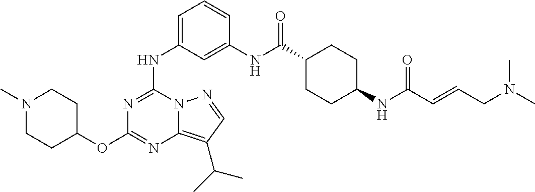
C1(NC2=NC(OC3CCN(C)CC3)=NC3=C(C(C)C)C=NN32)=CC=CC(NC(C2CCC(NC(C=CCN(C)C)=O)CC2)=O)=C1
